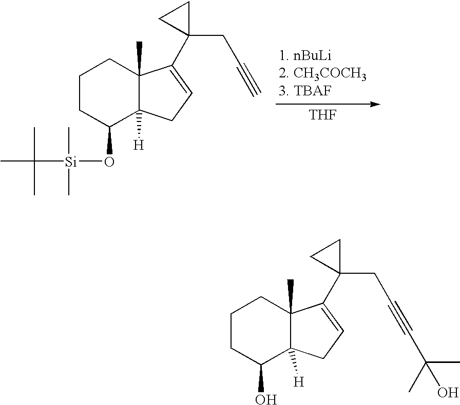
[THF].C1CC(O[Si](C(C)(C)C)(C)C)C2([H])C(C)(C1)C(C1(CC#C)CC1)=CC2.C1CC(O)C2([H])C(C)(C1)C(C1(CC#CC(C)(O)C)CC1)=CC2
